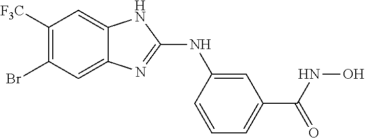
C1([F3C])=C(Br)C=C2C(=C1)NC(NC1=CC(C(NO)=O)=CC=C1)=N2
